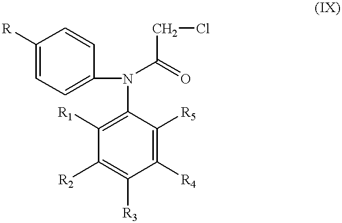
C1([R])=CC=C(N(C(=O)CCl)C2=C([R1])C([R2])=C([R3])C([R4])=C2[R5])C=C1
